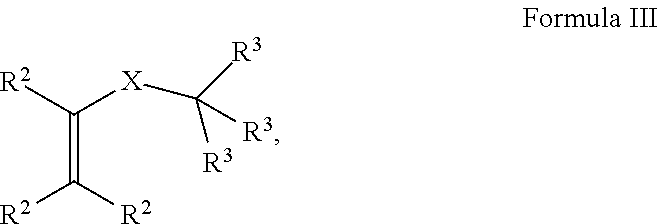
[R2]C([X]C([R3])([R3])[R3])=C([R2])[R2]
